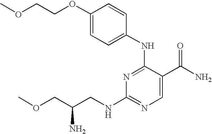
C1(NC2=NC(NCC(COC)N)=NC=C2C(N)=O)=CC=C(OCCOC)C=C1
